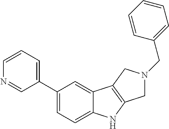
C1(C2=CC=CN=C2)=CC=C2C(=C1)C1=C(N2)CN(CC2=CC=CC=C2)C1
